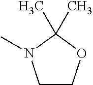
C1COC(C)(C)N1C
